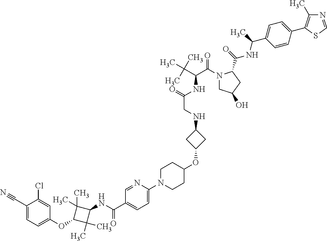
C1(C#N)=CC=C(OC2C(C)(C)C(NC(C3=CC=C(N4CCC(OC5CC(NCC(=O)NC(C(=O)N6CC(O)CC6C(NC(C)C6=CC=C(C7=C(C)N=CS7)C=C6)=O)C(C)(C)C)C5)CC4)N=C3)=O)C2(C)C)C=C1Cl
